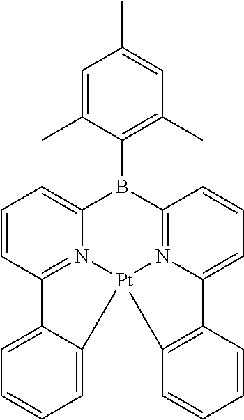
C12=N3C(=CC=C1)B(C1=C(C)C=C(C)C=C1C)C1=N4C(=CC=C1)C1=C(C=CC=C1)[Pt]34C1=CC=CC=C21
